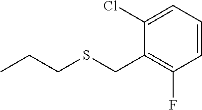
C1=CC=C(Cl)C(CSCCC)=C1F
